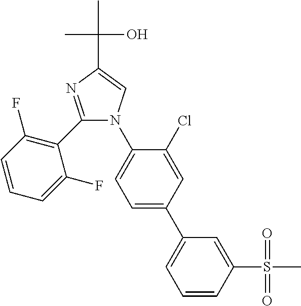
C1=CC(S(=O)(=O)C)=CC(C2=CC=C(N3C(C4=C(F)C=CC=C4F)=NC(C(C)(O)C)=C3)C(Cl)=C2)=C1
